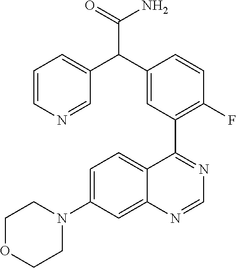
C12=CC(N3CCOCC3)=CC=C1C(C1=C(F)C=CC(C(C3=CC=CN=C3)C(=O)N)=C1)=NC=N2
